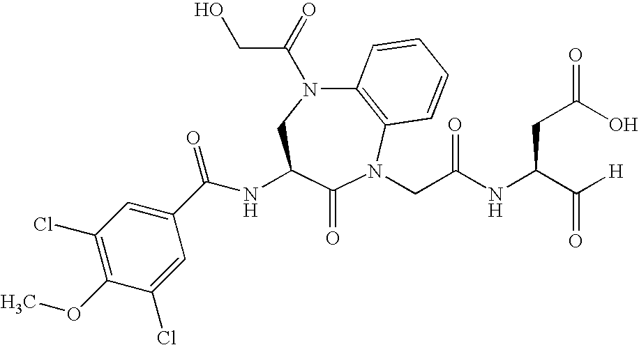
C12=C(N(CC(NC(C([H])=O)CC(=O)O)=O)C(=O)C(NC(C3=CC(Cl)=C(OC)C(Cl)=C3)=O)CN1C(=O)CO)C=CC=C2
